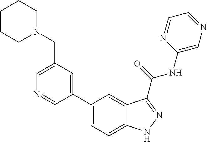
C1(CN2CCCCC2)=CN=CC(C2=CC=C3C(=C2)C(C(NC2=CN=CC=N2)=O)=NN3)=C1
